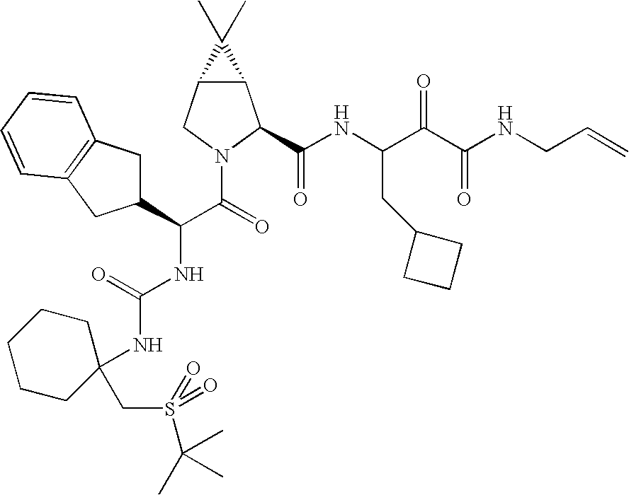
C12C(CN(C(C(NC(=O)NC3(CS(=O)(=O)C(C)(C)C)CCCCC3)C3CC4=C(C3)C=CC=C4)=O)C1C(NC(C(C(NCC=C)=O)=O)CC1CCC1)=O)C2(C)C
